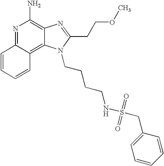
N1=C2C(=C3C(=C1N)N=C(CCOC)N3CCCCNS(CC1=CC=CC=C1)(=O)=O)C=CC=C2
